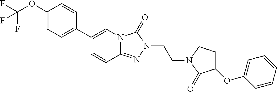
C1(OC(F)(F)F)=CC=C(C2=CN3C(=NN(CCN4C(=O)C(OC5=CC=CC=C5)CC4)C3=O)C=C2)C=C1
